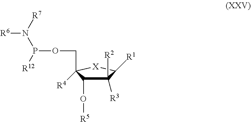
C1(O[R5])C(COP(N([R7])[R6])[R12])([R4])[X]C([R1])C1([R3])[R2]
